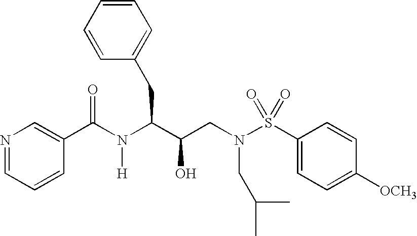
C1(C(N(C(C(CN(S(C2=CC=C([OCH3])C=C2)(=O)=O)CC(C)C)O)CC2=CC=CC=C2)[H])=O)=CN=CC=C1
